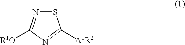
S1N=C([R1O])N=C1[A1R2]
